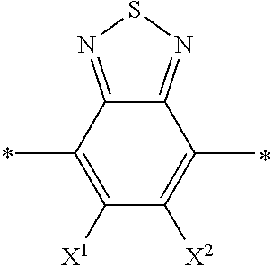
C12=NSN=C1C(C)=C([X1])C([X2])=C2C
